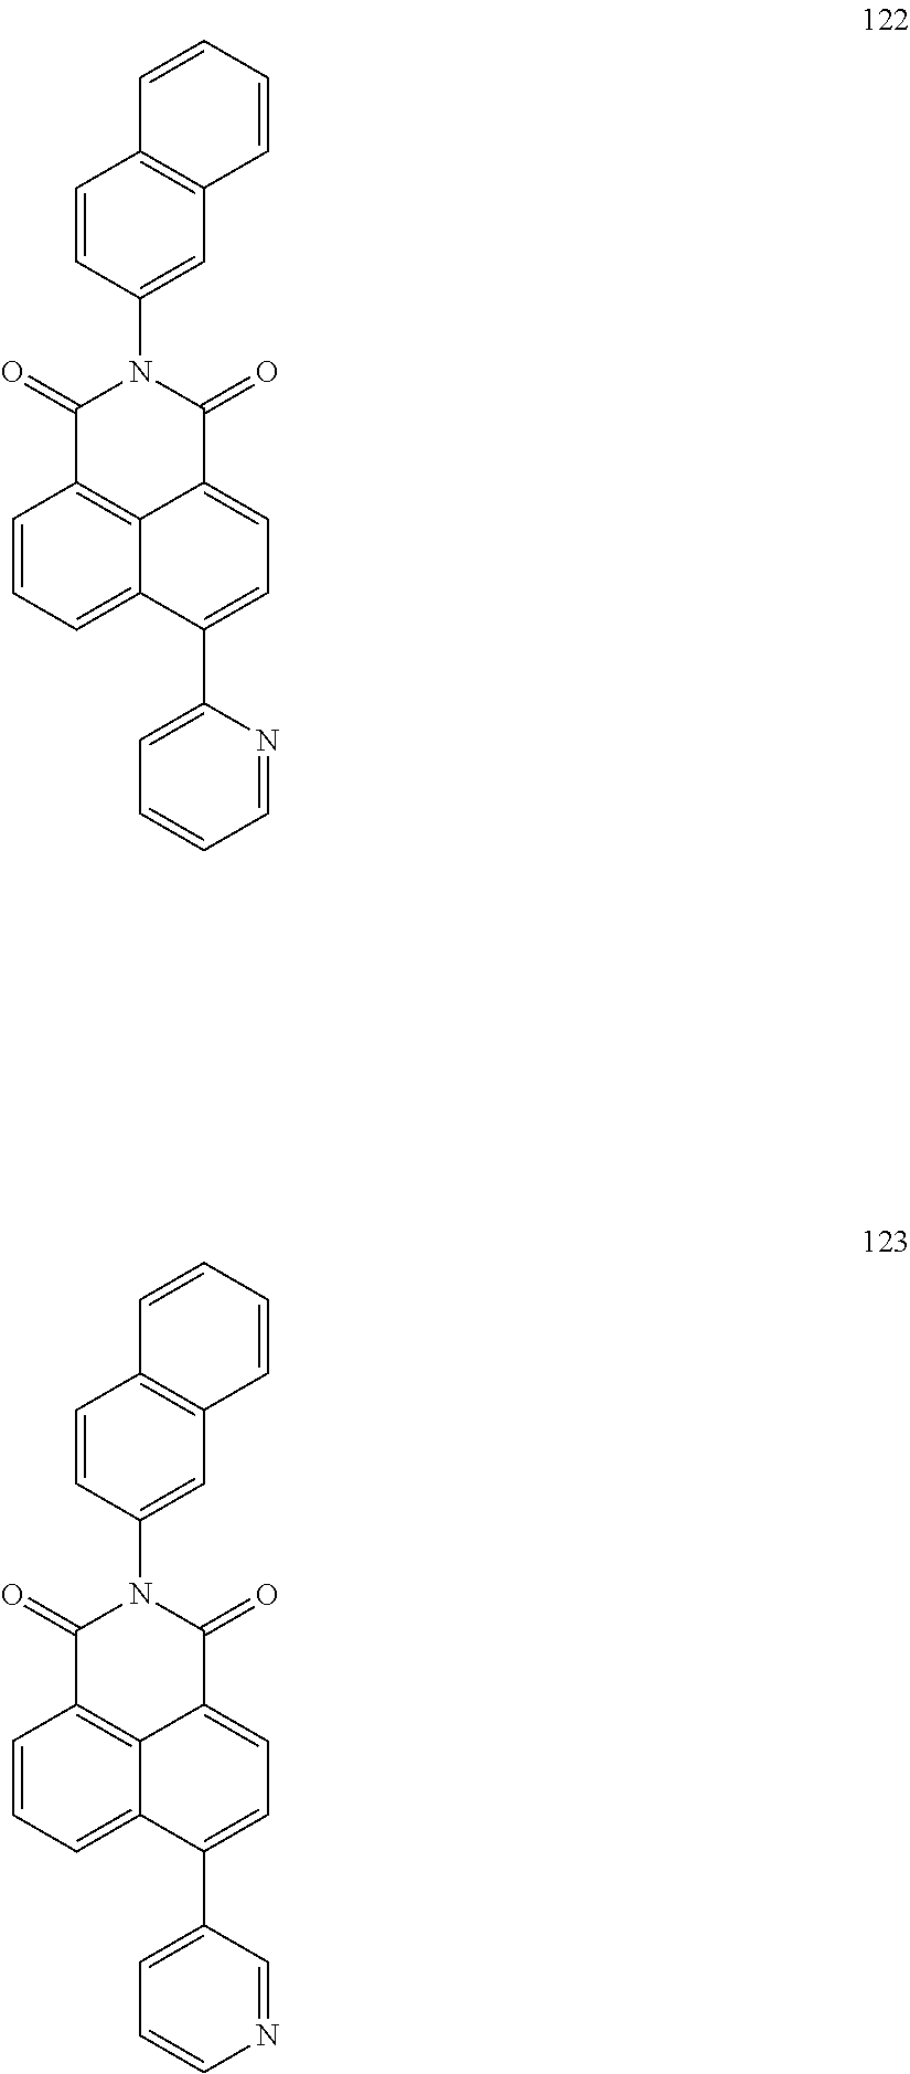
C1=CC=C2C3=C1C(=O)N(C1=CC4=C(C=C1)C=CC=C4)C(=O)C3=CC=C2C1=CC=CC=N1.C1=CC=C2C3=C1C(=O)N(C1=CC4=C(C=C1)C=CC=C4)C(=O)C3=CC=C2C1=CC=CN=C1
